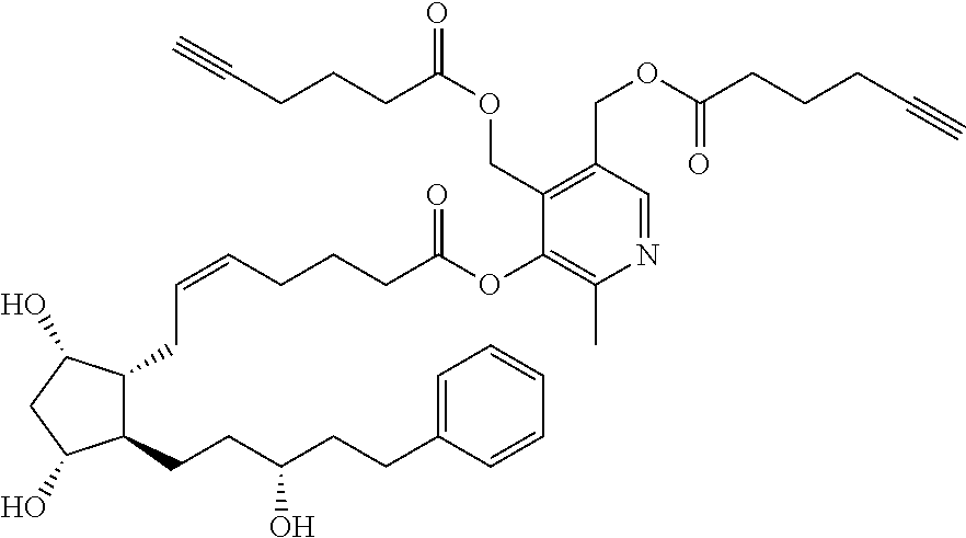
C1(CCC(CCC2=CC=CC=C2)O)C(CC=CCCCC(OC2=C(C)N=CC(COC(CCCC#C)=O)=C2COC(CCCC#C)=O)=O)C(O)CC1O
